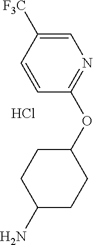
Cl.C1([F3C])=CN=C(OC2CCC(N)CC2)C=C1
